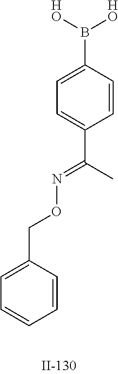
C(C1=CC=CC=C1)ON=C(C1=CC=C(B([HO])[HO])C=C1)C
